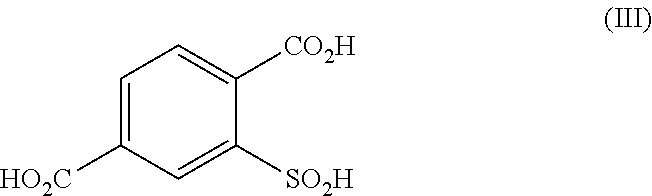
C1=C([HO2C])C=C([SO2H])C([CO2H])=C1
